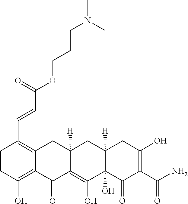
C1=CC(O)=C2C(=C1C=CC(OCCCN(C)C)=O)CC1([H])C(=C(O)C3(O)C([H])(C1)CC(O)=C(C(N)=O)C3=O)C2=O
